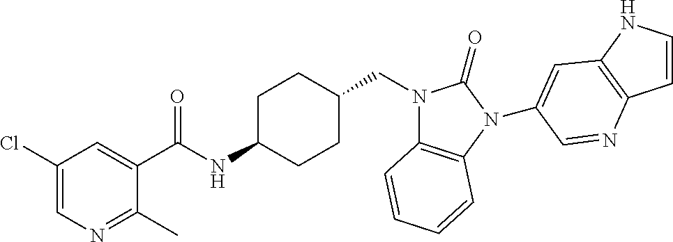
C1(Cl)=CN=C(C)C(C(NC2CCC(CN3C4=C(N(C5=CC6=C(C=CN6)N=C5)C3=O)C=CC=C4)CC2)=O)=C1
